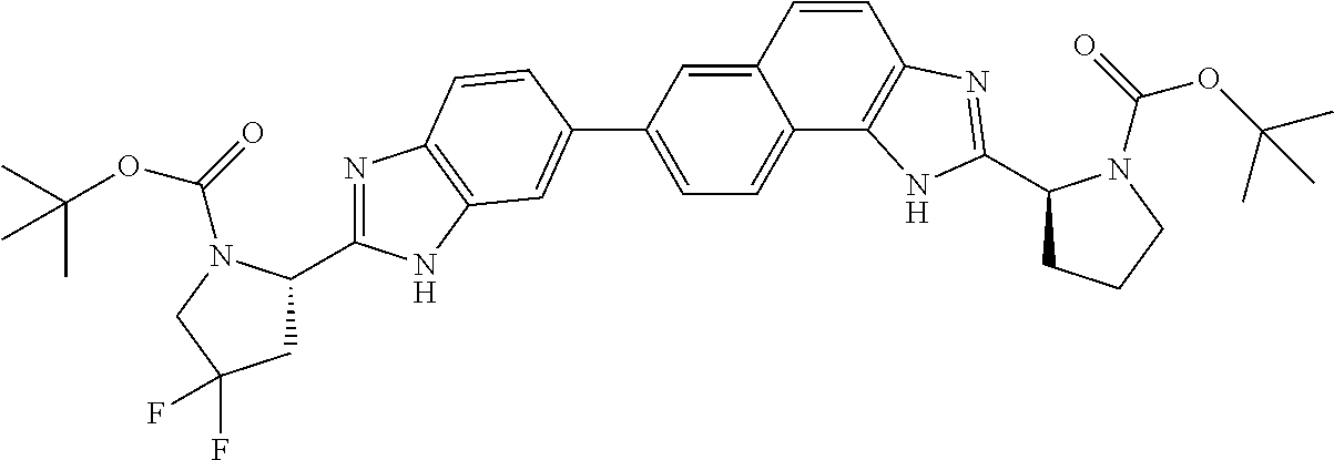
N1=C(C2CC(F)(F)CN2C(=O)OC(C)(C)C)NC2=C1C=CC(C1=CC=C3C(=C1)C=CC1=C3NC(C3CCCN3C(=O)OC(C)(C)C)=N1)=C2
